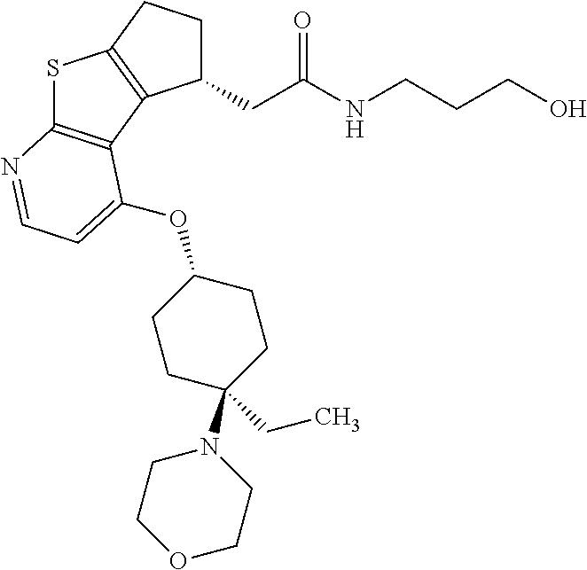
C1(CC(NCCCO)=O)CCC2=C1C1=C(S2)N=CC=C1OC1CCC(N2CCOCC2)(CC)CC1
